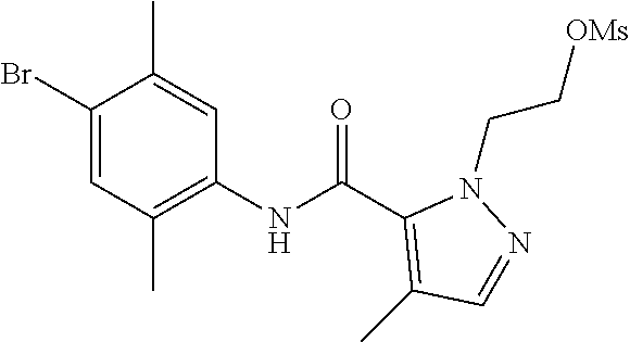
C1(Br)=CC(C)=C(NC(C2=C(C)C=NN2CC[OMs])=O)C=C1C
